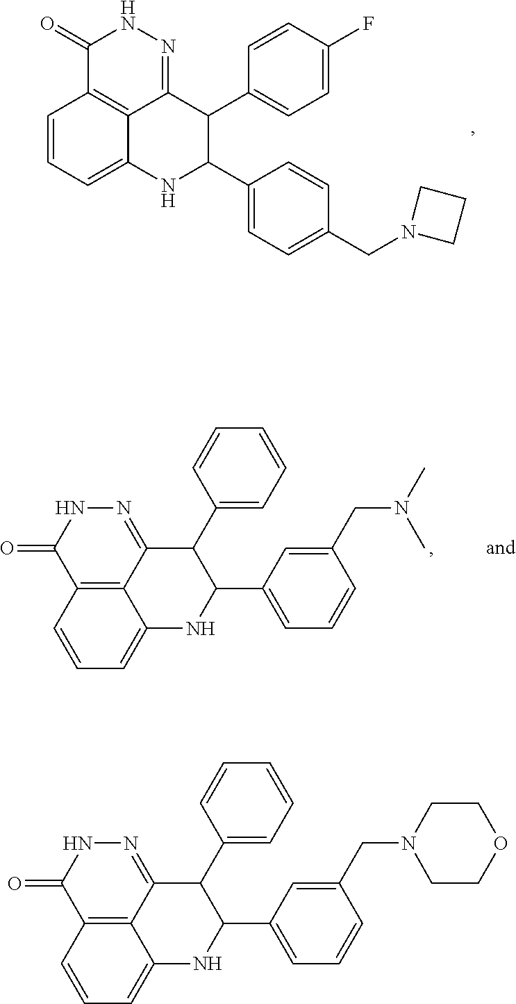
C1(=O)C2=C3C(=NN1)C(C1=CC=C(F)C=C1)C(C1=CC=C(CN4CCC4)C=C1)NC3=CC=C2.N1=C2C3=C(C(=O)N1)C=CC=C3NC(C1=CC=CC(CN(C)C)=C1)C2C1=CC=CC=C1.N1=C2C3=C(C(=O)N1)C=CC=C3NC(C1=CC=CC(CN3CCOCC3)=C1)C2C1=CC=CC=C1
